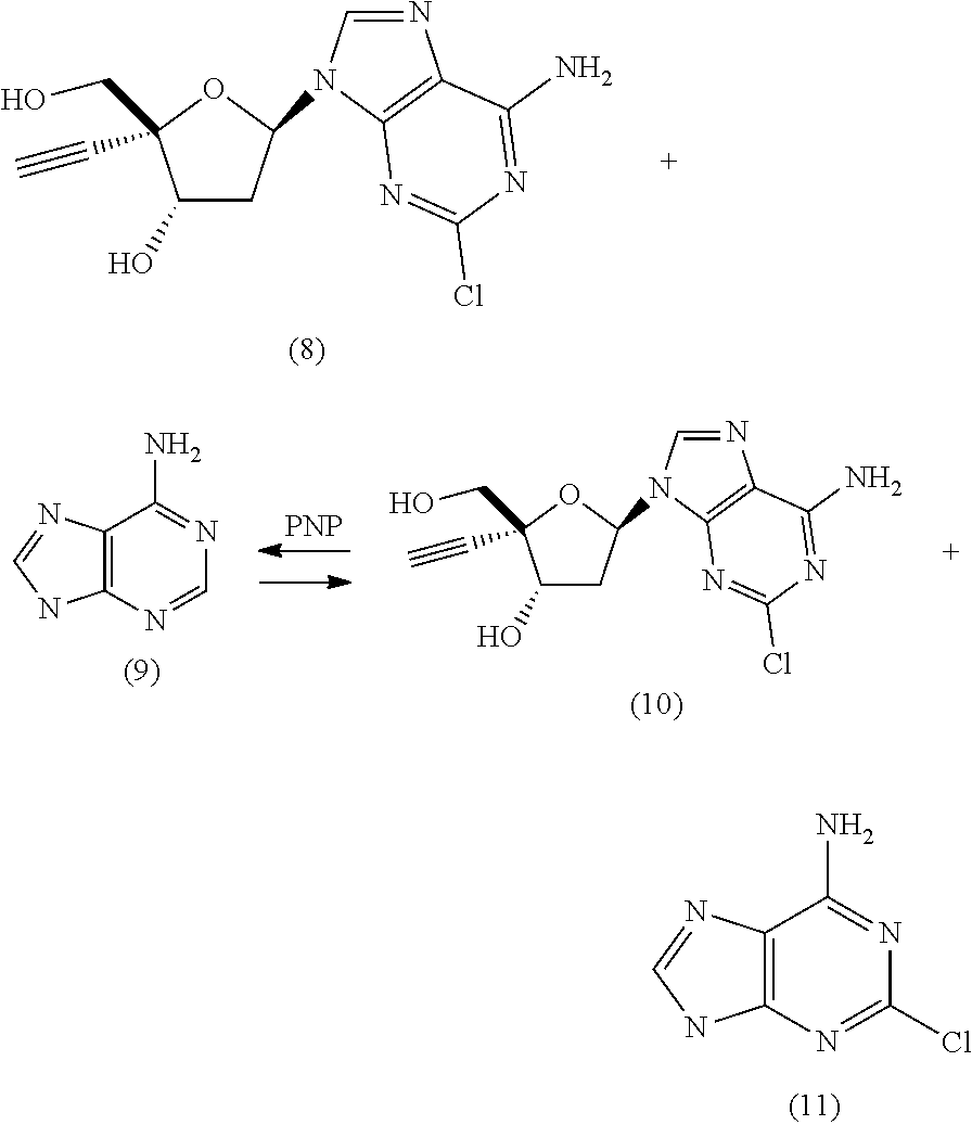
C1(Cl)=NC2=C(C(N)=N1)N=CN2.C1(O)CC(N2C=NC3=C2N=C(Cl)N=C3N)OC1(CO)C#C.C1=NC2=C(C(N)=N1)N=CN2.[PNP].C1(O)CC(N2C=NC3=C2N=C(Cl)N=C3N)OC1(CO)C#C
